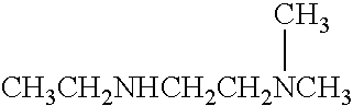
[CH3CH2NHCH2CH2NCH3]C
